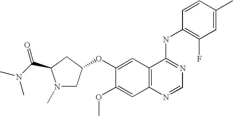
C1=C(C)C=CC(NC2=NC=NC3=C2C=C(OC2CN(C)C(C(N(C)C)=O)C2)C(OC)=C3)=C1F
